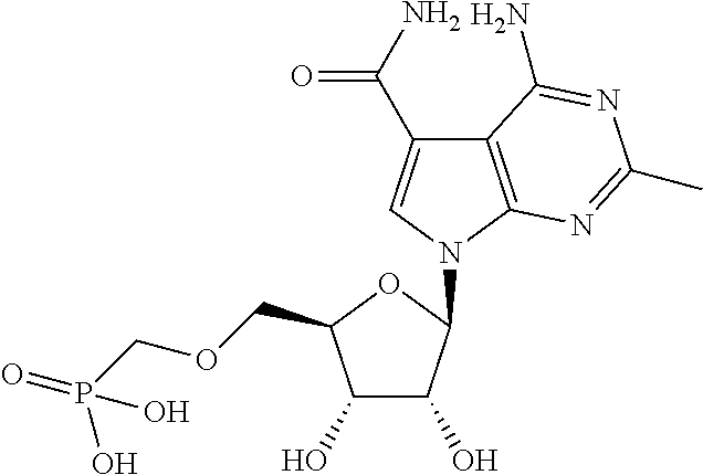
C1(O)C(O)C(N2C=C(C(N)=O)C3=C2N=C(C)N=C3N)OC1COCP(O)(=O)O
